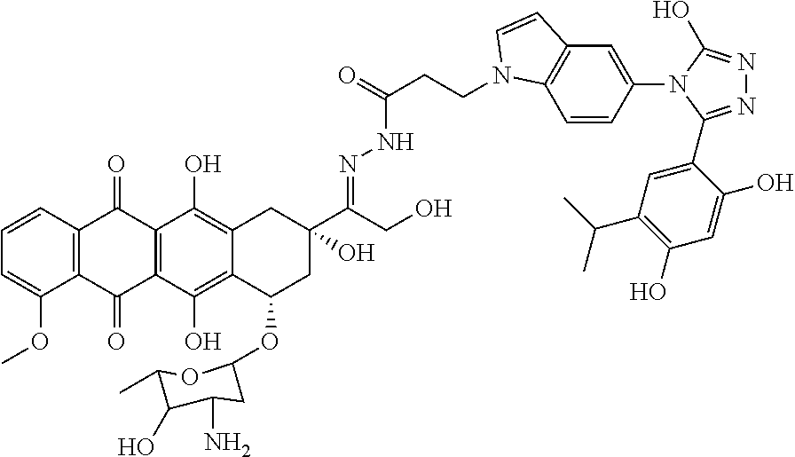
C1=CC2=C(C(OC)=C1)C(=O)C1=C(C2=O)C(O)=C2C(=C1O)C(OC1CC(N)C(O)C(C)O1)CC(C(CO)=NNC(CCN1C3=C(C=C(N4C(C5=CC(C(C)C)=C(O)C=C5O)=NN=C4O)C=C3)C=C1)=O)(O)C2
